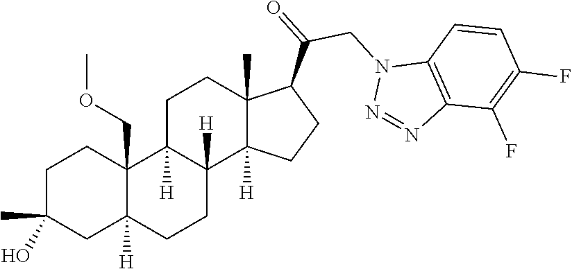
C1C(C)(O)CC2([H])C(COC)(C1)C1([H])C([H])(CC2)C2([H])C(C)(CC1)C(C(=O)CN1N=NC3=C1C=CC(F)=C3F)CC2
